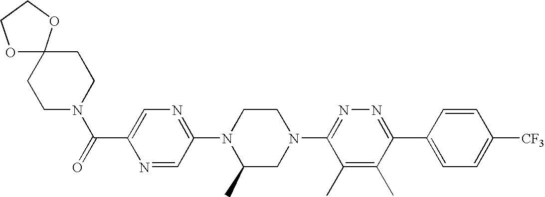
N1=CC(N2C(C)CN(C3=NN=C(C4=CC=C([CF3])C=C4)C(C)=C3C)CC2)=NC=C1C(N1CCC2(CC1)OCCO2)=O
